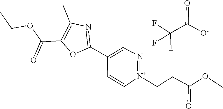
O1C(C2=CN=[N+](CCC(OC)=O)C=C2)=NC(C)=C1C(OCC)=O.FC(F)(F)C(=O)[O-]
